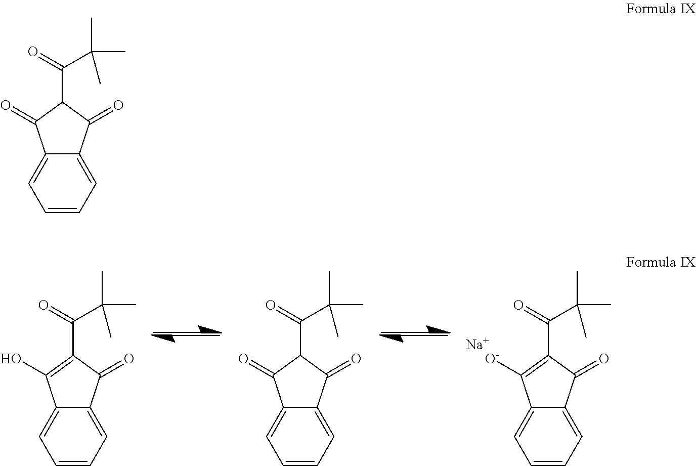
[Na].C1(=O)C(C(=O)C(C)(C)C)=C([O-])C2=CC=CC=C12.C1(=O)C(C(=O)C(C)(C)C)C(=O)C2=CC=CC=C12.C1(=O)C(C(=O)C(C)(C)C)=C(O)C2=CC=CC=C12.C1(=O)C(C(=O)C(C)(C)C)C(=O)C2=CC=CC=C12
